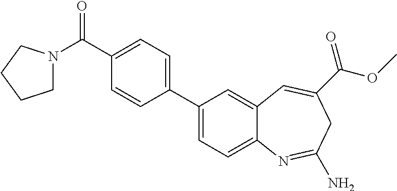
C1(C(=O)N2CCCC2)=CC=C(C2=CC=C3C(=C2)C=C(C(OC)=O)CC(N)=N3)C=C1
